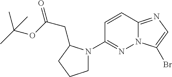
C1=CC2=NC=C(Br)N2N=C1N1CCCC1CC(=O)OC(C)(C)C
